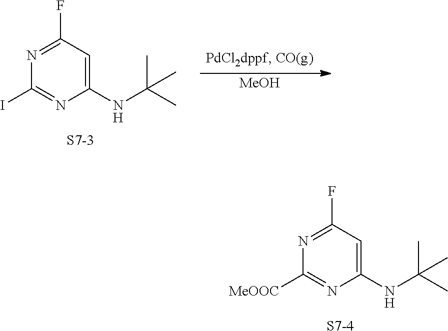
N1=C(F)C=C(NC(C)(C)C)N=C1[MeOOC].[S7-4].N1=C(F)C=C(NC(C)(C)C)N=C1I.[S7-3].[MeOH]
